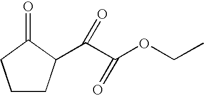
C1CC(C(=O)C(=O)OCC)C(=O)C1
